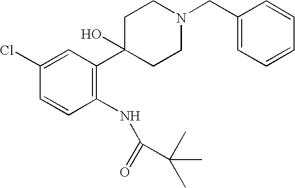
C1C(C2=C(NC(=O)C(C)(C)C)C=CC(Cl)=C2)(O)CCN(CC2=CC=CC=C2)C1
